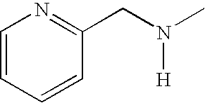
C1=CC=CC(CN(C)[H])=N1
